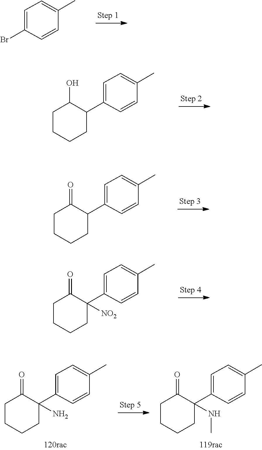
C1=CC(C)=CC=C1Br.C1=CC(C)=CC=C1C1CCCCC1O.C1=CC(C)=CC=C1C1CCCCC1=O.C1=CC(C)=CC=C1C1([NO2])CCCCC1=O.C1=CC(C)=CC=C1C1(N)CCCCC1=O.C1=CC(C)=CC=C1C1(NC)CCCCC1=O
